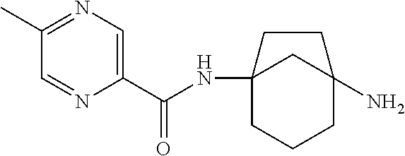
C12(NC(=O)C3=CN=C(C)C=N3)CCCC(N)(C1)CC2
